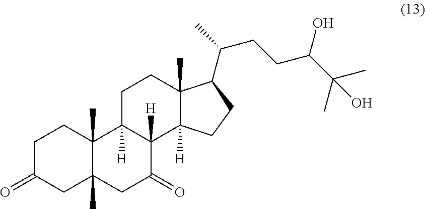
C1C(=O)CC2(C)C(C)(C1)C1([H])C([H])(C(=O)C2)C2([H])C(C)(CC1)C(C(C)CCC(C(C)(C)O)O)CC2
